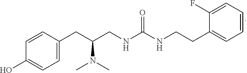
C1=CC(CC(CNC(NCCC2=CC=CC=C2F)=O)N(C)C)=CC=C1O
